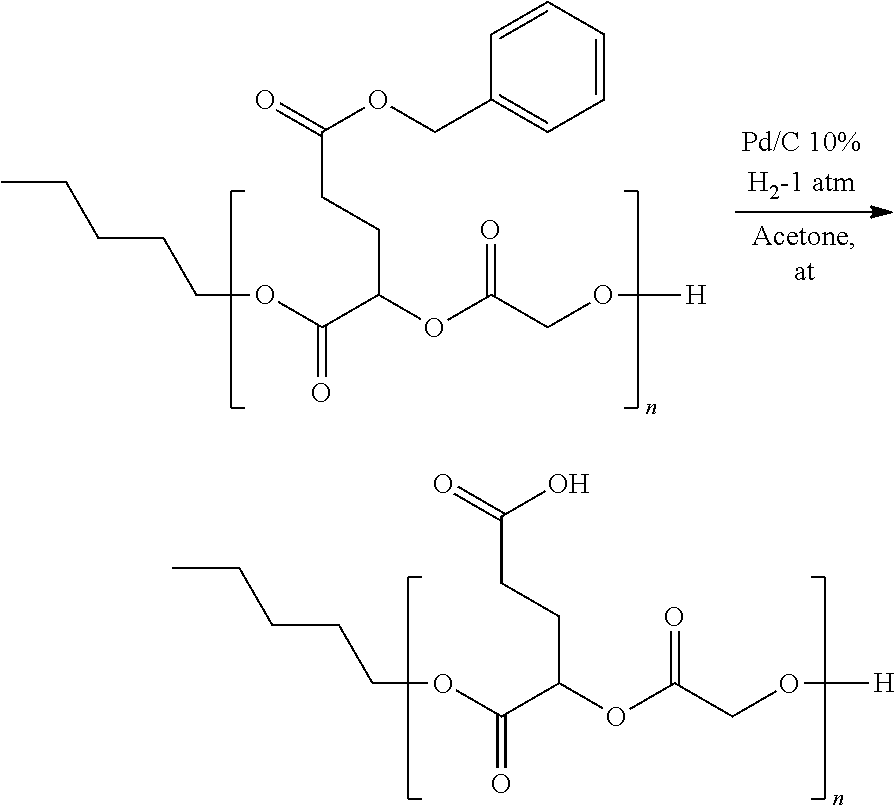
C(OC(=O)C(OC(=O)CO[H])CCC(=O)O)CCCC.C(OC(=O)C(OC(=O)CO[H])CCC(=O)OCC1=CC=CC=C1)CCCC
